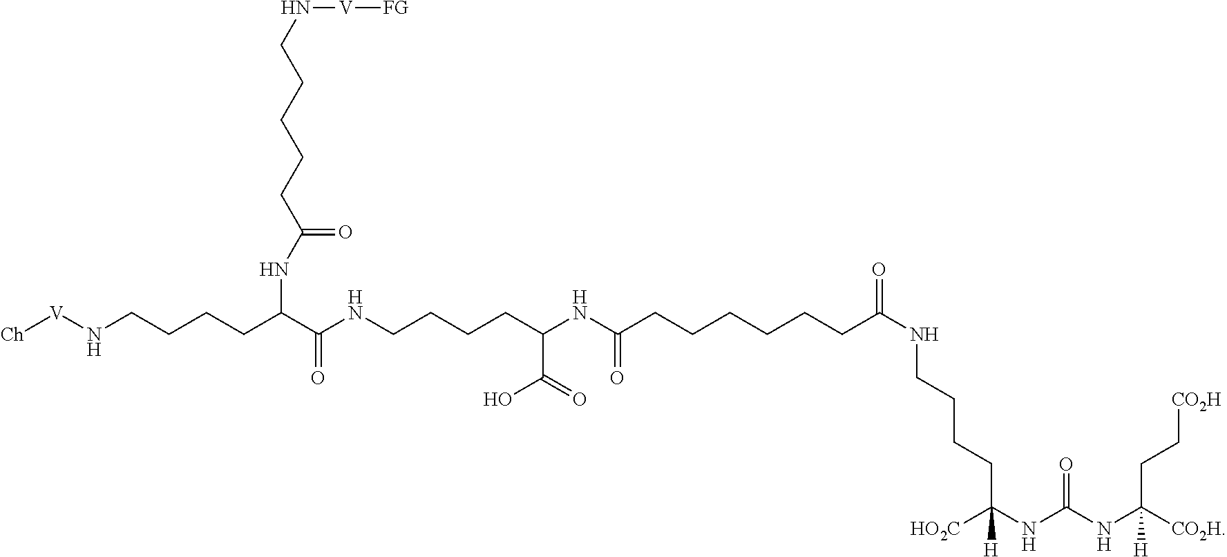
[Ch][V]NCCCCC(C(NCCCCC(NC(CCCCCCC(NCCCCC([H])([HO2C])NC(NC([CO2H])(CC[CO2H])[H])=O)=O)=O)C(O)=O)=O)NC(CCCCCN[V][FG])=O
